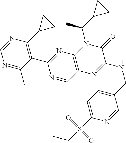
C1(C2=NC3=C(C=N2)N=C(NCC2=CC=C(S(CC)(=O)=O)N=C2)C(=O)N3C(C2CC2)C)=C(C2CC2)N=CN=C1C
